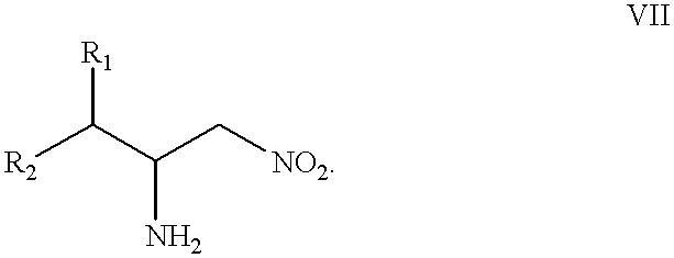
[R2]C([R1])C(N)C[NO2]
